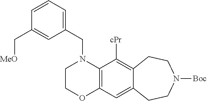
C1COC2=C(N1CC1=CC=CC(C[MeO])=C1)C([cPr])=C1C(=C2)CCN([Boc])CC1
